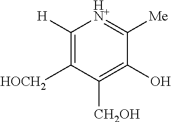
C1([H])=C([HOCH2])C([CH2OH])=C(O)C([Me])=[HN+]1
